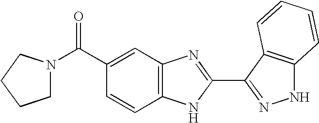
C12=C(C=C(C(=O)N3CCCC3)C=C1)N=C(C1=NNC3=C1C=CC=C3)N2
